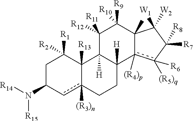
C1C(N([R14])[R15])cc2([(R3)n])C([R13])(C1([R1])[R2])C1([H])C([H])(CC2)c2([(R4)p])c([(R5)q])([R6])C([R7])([R8])C([W2])([W1])C2(C)C([R9])([R10])C1([R12])[R11]
